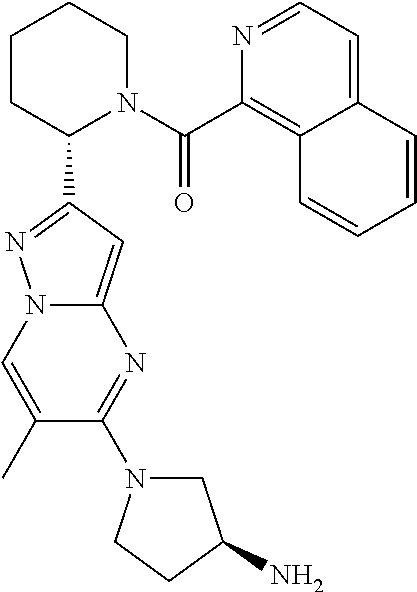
C1(C2=NN3C(=C2)N=C(N2CC(N)CC2)C(C)=C3)N(C(C2=C3C(=CC=N2)C=CC=C3)=O)CCCC1
